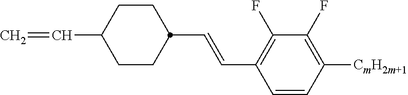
C1(C=C)CCC(C=CC2=C(F)C(F)=C([CmH2m+1])C=C2)CC1
